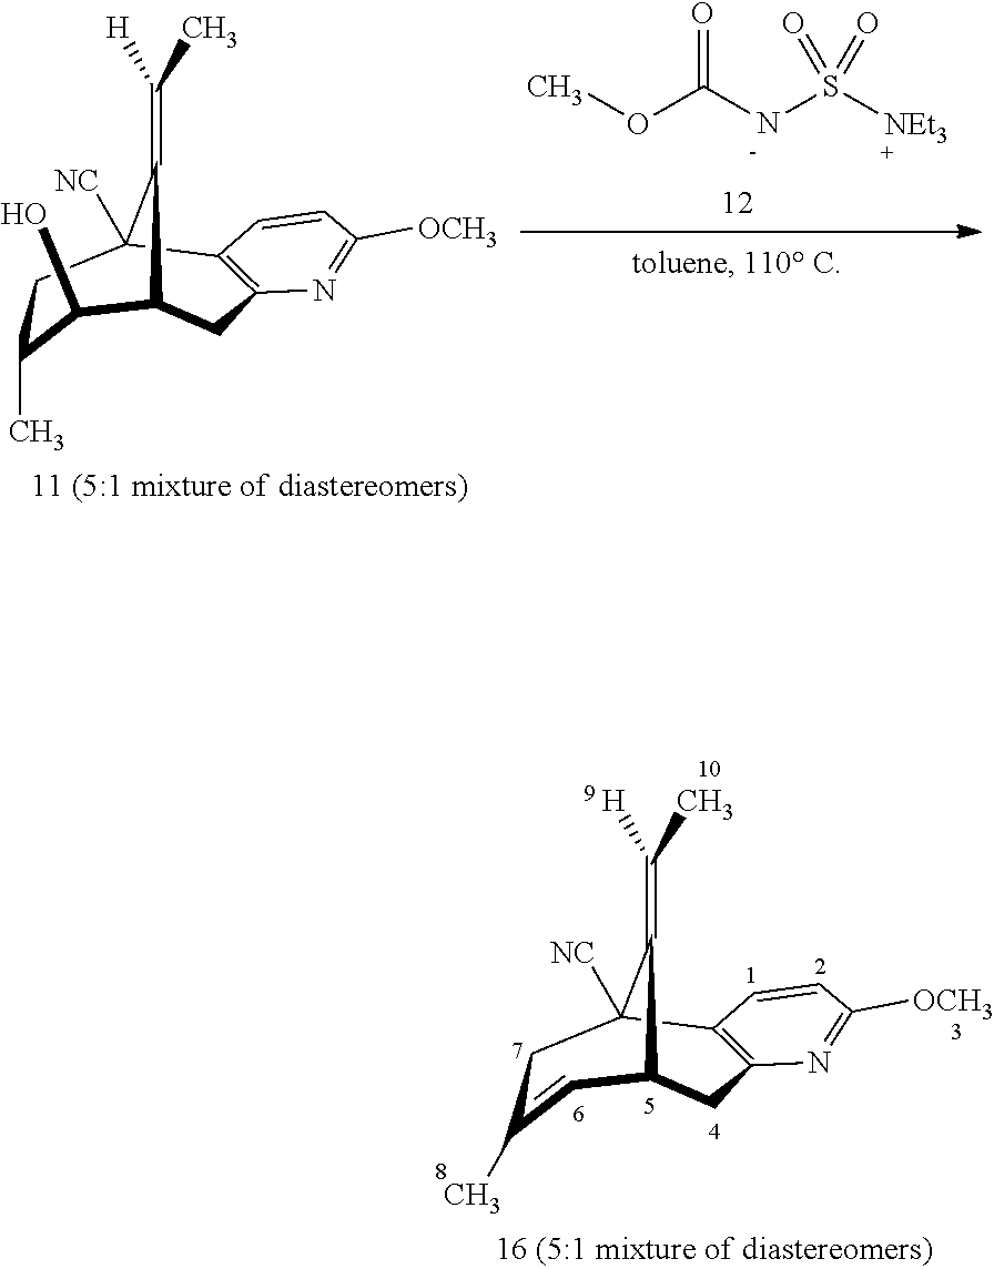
C12=C(N=C([OCH3])C=C1)CC1C=C(C)CC2([NC])C1=C(C)[H].C12=C(N=C([OCH3])C=C1)CC1C(O)C(C)CC2([NC])C1=C(C)[H].COC(NS([NEt3])(=O)=O)=O
